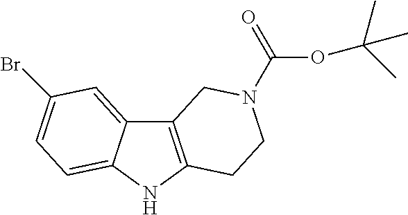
C12=C(NC3=CC=C(Br)C=C13)CCN(C(=O)OC(C)(C)C)C2
